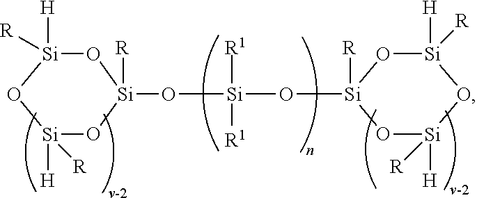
[Si]1(O[Si]([R1])([R1])O[Si]2([R])O[Si]([H])([R])O[Si]([H])([R])O2)([R])O[Si]([H])([R])O[Si]([H])([R])O1
